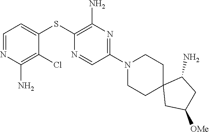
S(C1=C(N)N=C(N2CCC3(CC2)CC([OMe])CC3N)C=N1)C1=CC=NC(N)=C1Cl
